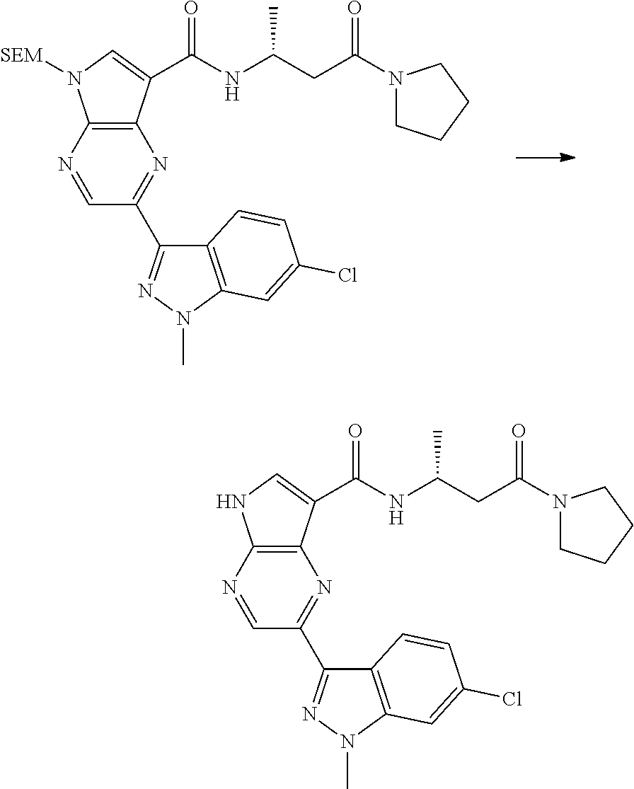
C12=C(N=CC(C3=NN(C)C4=C3C=CC(Cl)=C4)=N1)N([SEM])C=C2C(NC(CC(N1CCCC1)=O)C)=O.C12=C(N=CC(C3=NN(C)C4=C3C=CC(Cl)=C4)=N1)NC=C2C(NC(CC(N1CCCC1)=O)C)=O
